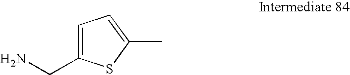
C1=C(CN)SC(C)=C1
